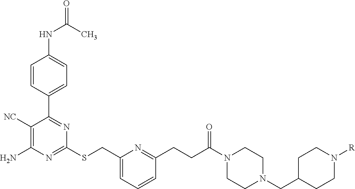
C1=CC(C2=NC(SCC3=CC=CC(CCC(N4CCN(CC5CCN([R])CC5)CC4)=O)=N3)=NC(N)=C2[NC])=CC=C1NC(=O)C
